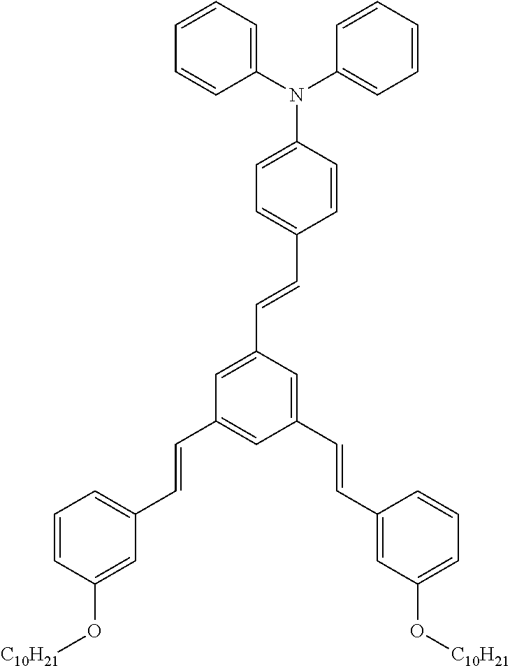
C1=CC(O[C10H21])=CC(C=CC2=CC(C=CC3=CC(O[C10H21])=CC=C3)=CC(C=CC3=CC=C(N(C4=CC=CC=C4)C4=CC=CC=C4)C=C3)=C2)=C1
